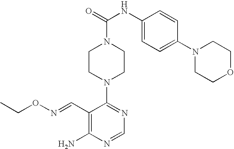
C1CN(C2=NC=NC(N)=C2C=NOCC)CCN1C(=O)NC1=CC=C(N2CCOCC2)C=C1
